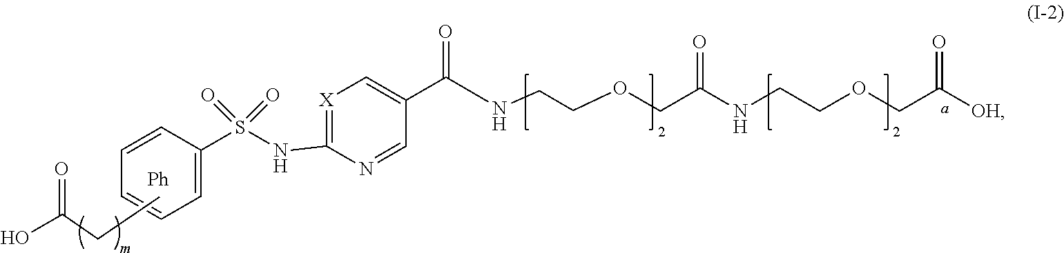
N1=CC(C(=O)NCCOCC(NCCOCC([OH])=O)=O)=C[X]=C1NS(C1=CC=CC=C1)(=O)=O.OC(CC)=O
